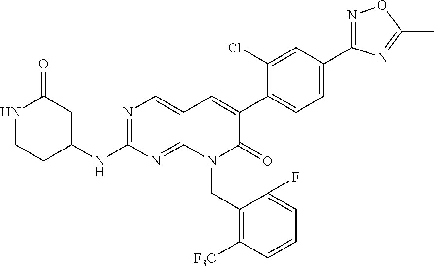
N1=C(C2=CC=C(C3=CC4=CN=C(NC5CC(=O)NCC5)N=C4N(CC4=C([F3C])C=CC=C4F)C3=O)C(Cl)=C2)N=C(C)O1
